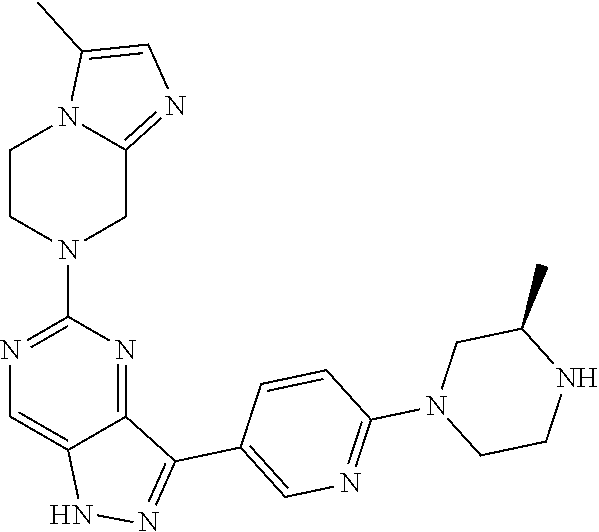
C1CN(C2=NC=C3C(=N2)C(C2=CN=C(N4CCNC(C)C4)C=C2)=NN3)CC2=NC=C(C)N12
